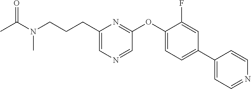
C1(CCCN(C)C(=O)C)=CN=CC(OC2=CC=C(C3=CC=NC=C3)C=C2F)=N1
